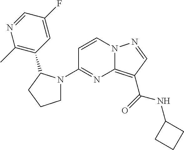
C1(N2CCCC2C2=C(C)N=CC(F)=C2)=NC2=C(C(=O)NC3CCC3)C=NN2C=C1
